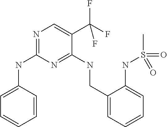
N1=C(NC2=CC=CC=C2)N=C(NCC2=CC=CC=C2NS(C)(=O)=O)C(C(F)(F)F)=C1
